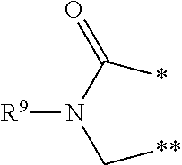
[R9]N(C[**])C(=O)*
